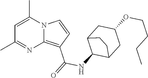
C1=C(C)N2C(=C(C(=O)NC3C4CC(OCCCC)CC3CC4)C=C2)N=C1C
